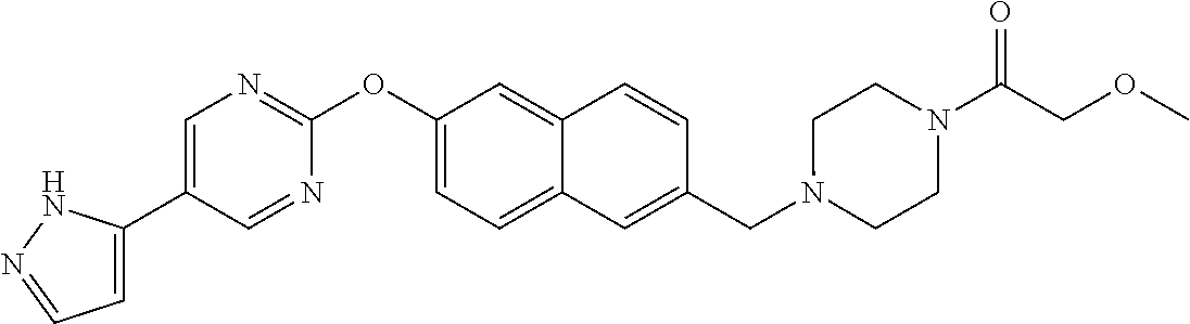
C1=C(C2=CN=C(OC3=CC=C4C(=C3)C=CC(CN3CCN(C(COC)=O)CC3)=C4)N=C2)NN=C1
